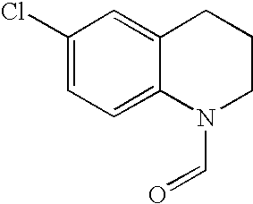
C1(Cl)=CC=C2C(=C1)CCCN2C=O
